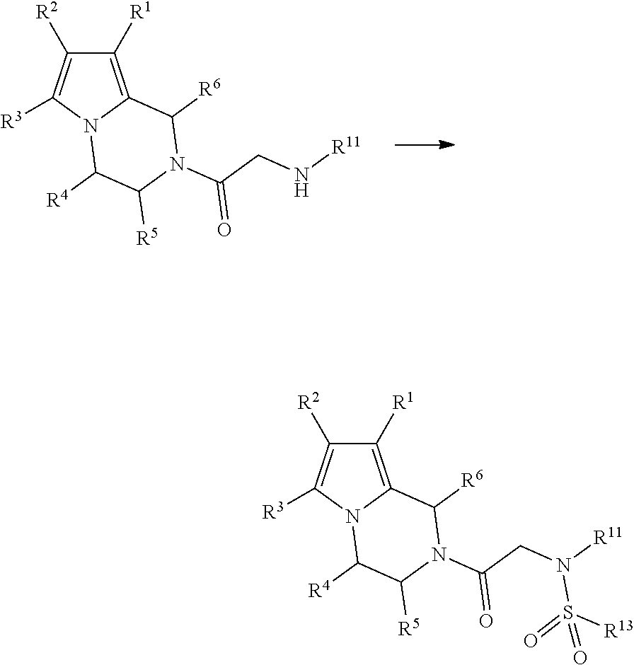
C1([R1])=C2N(C([R3])=C1[R2])C([R4])C([R5])N(C(CN[R11])=O)C2[R6].C1([R1])=C2N(C([R3])=C1[R2])C([R4])C([R5])N(C(CN([R11])S(=O)([R13])=O)=O)C2[R6]
